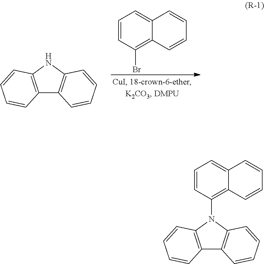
C1=CC(Br)=C2C(=C1)C=CC=C2.C12=C(NC3=C1C=CC=C3)C=CC=C2.C12=C(N(C3=C4C(=CC=C3)C=CC=C4)C3=C1C=CC=C3)C=CC=C2
